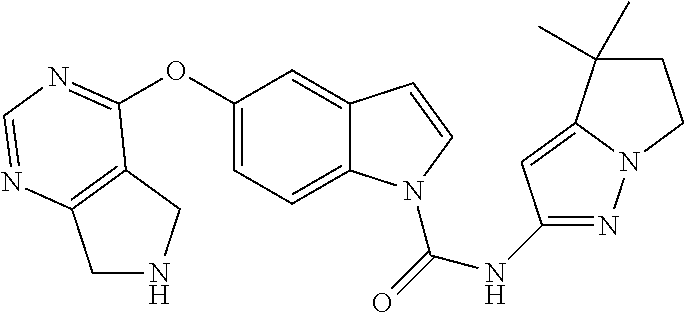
O(C1=CC=C2C(=C1)C=CN2C(=O)NC1=NN2C(=C1)C(C)(C)CC2)C1=NC=NC2=C1CNC2
